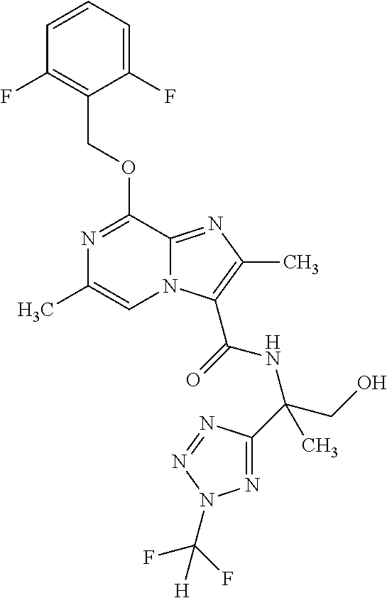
C1(COC2=NC(C)=CN3C2=NC(C)=C3C(NC(C2=NN(C(F)(F)[H])N=N2)(CO)C)=O)=C(F)C=CC=C1F
